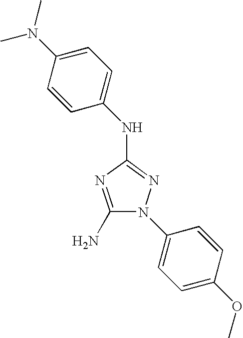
C1(N)=NC(NC2=CC=C(N(C)C)C=C2)=NN1C1=CC=C(OC)C=C1
